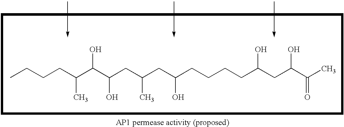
CCCCC(C(C(CC(CC(CCCCC(CC(C(C)=O)O)O)O)C)O)O)C.C1CCC1
